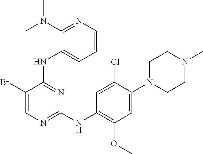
C1N(C2=CC(OC)=C(NC3=NC=C(Br)C(NC4=CC=CN=C4N(C)C)=N3)C=C2Cl)CCN(C)C1
